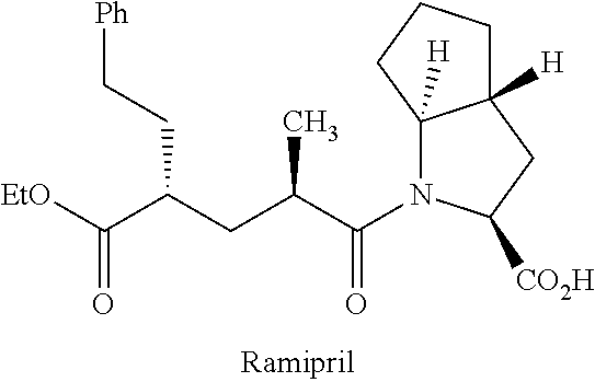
C12([H])N(C(C(CC(C([EtO])=O)CC[Ph])C)=O)C([CO2H])CC1([H])CCC2
